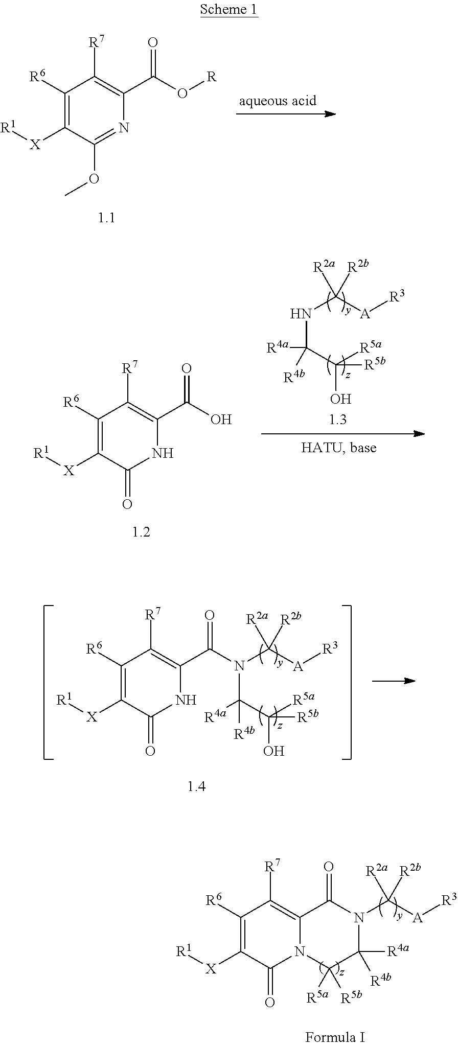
C1([R6])=C([X][R1])C(OC)=NC(C(O[R])=O)=C1[R7].C1([R6])=C([X][R1])C(=O)NC(C(O)=O)=C1[R7].N(C(C([R5a])(O)[R5b])([R4a])[R4b])C([A][R3])([R2a])[R2b].C1([R6])=C([X][R1])C(=O)NC(C(=O)N(C(C([R5a])(O)[R5b])([R4a])[R4b])C([A][R3])([R2a])[R2b])=C1[R7].C1([R6])=C([X][R1])C(=O)N2C(=C1[R7])C(=O)N(C([A][R3])([R2a])[R2b])C([R4a])([R4b])C2([R5a])[R5b]
